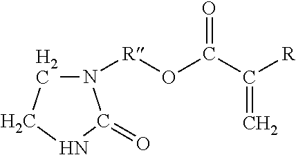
N1([R]OC(C([R])=C)=O)CCNC1=O
